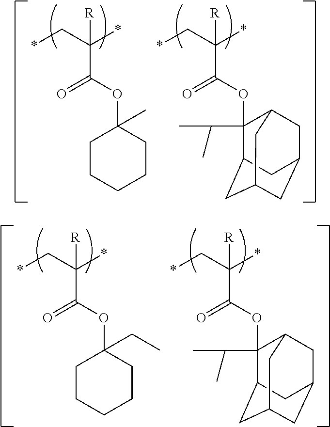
*CC(*)([R])C(OC1(C)CCCCC1)=O.*CC(*)([R])C(OC1(C(C)C)C2CC3CC(CC1C3)C2)=O.*CC(*)([R])C(OC1(CC)CCCCC1)=O.*CC(*)([R])C(OC1(C(C)C)C2CC3CC(CC1C3)C2)=O
